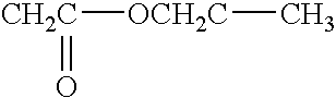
[CH2C]([OCH2C]C)=O
